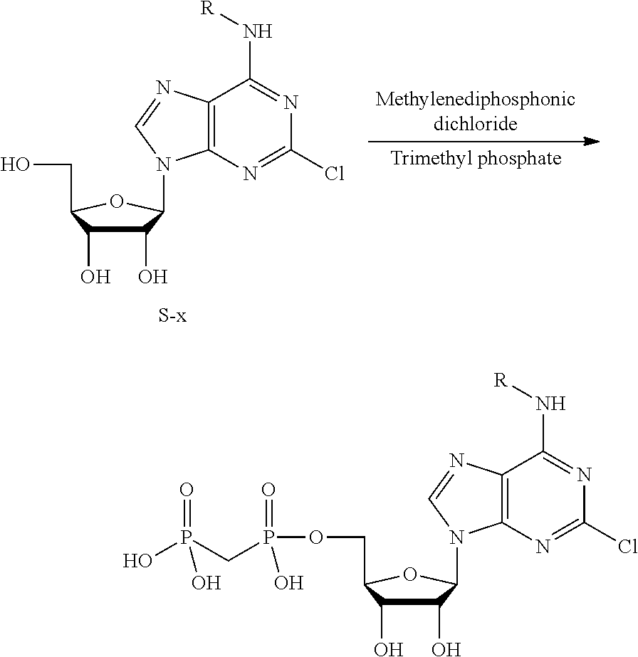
N1=C(N[R])C2=C(N=C1Cl)N(C1C(O)C(O)C(CO)O1)C=N2.N1=C(N[R])C2=C(N=C1Cl)N(C1C(O)C(O)C(COP(=O)(CP(=O)(O)O)O)O1)C=N2
